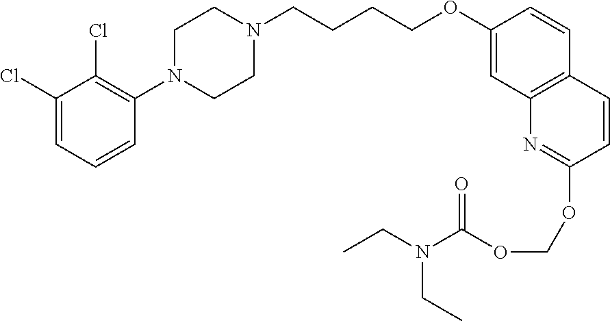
C1(Cl)=CC=CC(N2CCN(CCCCOC3=CC4=C(C=C3)C=CC(OCOC(N(CC)CC)=O)=N4)CC2)=C1Cl
